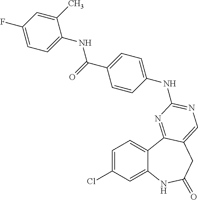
C1=C(Cl)C=C2C(=C1)C1=NC(NC3=CC=C(C(=O)NC4=CC=C(F)C=C4C)C=C3)=NC=C1CC(=O)N2
